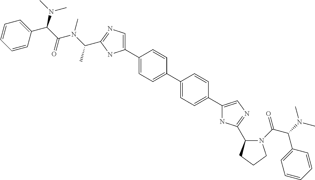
C1=C(C2=CN=C(C3N(C(=O)C(C4=CC=CC=C4)N(C)C)CCC3)N2)C=CC(C2=CC=C(C3=CN=C(C(N(C)C(C(N(C)C)C4=CC=CC=C4)=O)C)N3)C=C2)=C1
